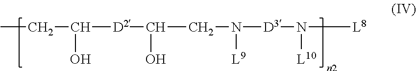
CCC([D2]C(CN([D3]N([L8])[L10])[L9])O)O
